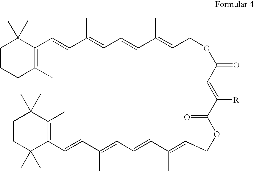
C1C(C)=C(C=CC(=CC=CC(=CCOC(C=C(C(OCC=C(C=CC=C(C=CC2=C(C)C(C)(C)CCC2(C)C)C)C)=O)[R])=O)C)C)C(C)(C)CC1
